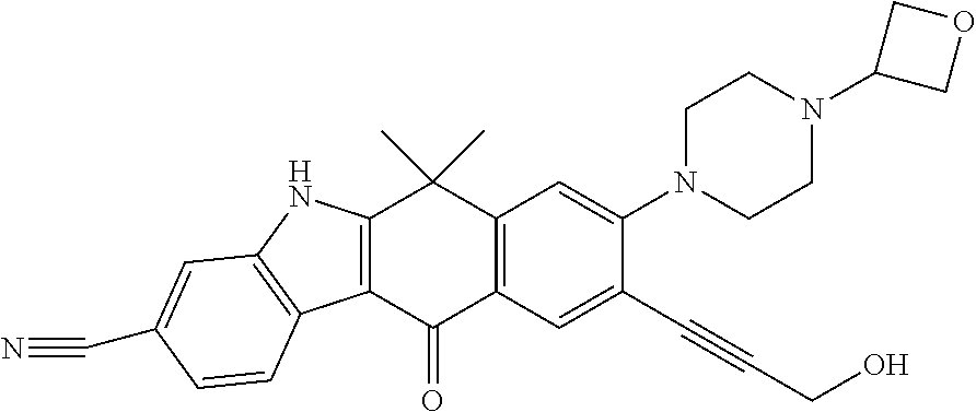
C12=C(C(=O)C3=C(C1(C)C)C=C(N1CCN(C4COC4)CC1)C(C#CCO)=C3)C1=C(N2)C=C(C#N)C=C1
